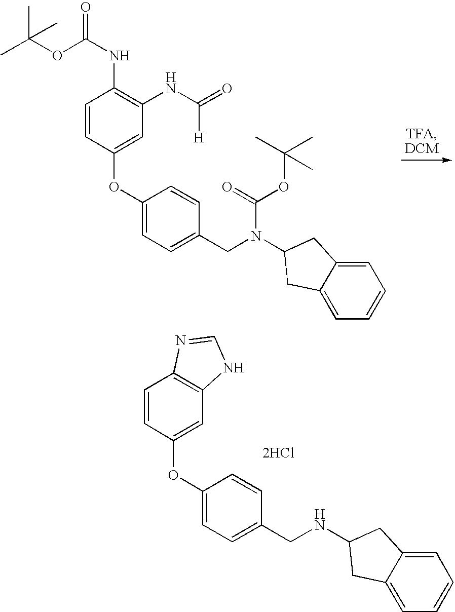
C1=CC(OC2=CC=C(CN(C(=O)OC(C)(C)C)C3CC4=CC=CC=C4C3)C=C2)=CC(NC(=O)[H])=C1NC(OC(C)(C)C)=O.C1=CC(OC2=CC=C(CNC3CC4=CC=CC=C4C3)C=C2)=CC2=C1N=CN2.[2HCl]
